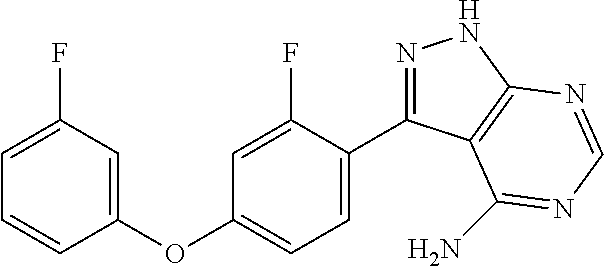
C1(OC2=CC=C(C3=NNC4=C3C(N)=NC=N4)C(F)=C2)=CC(F)=CC=C1
